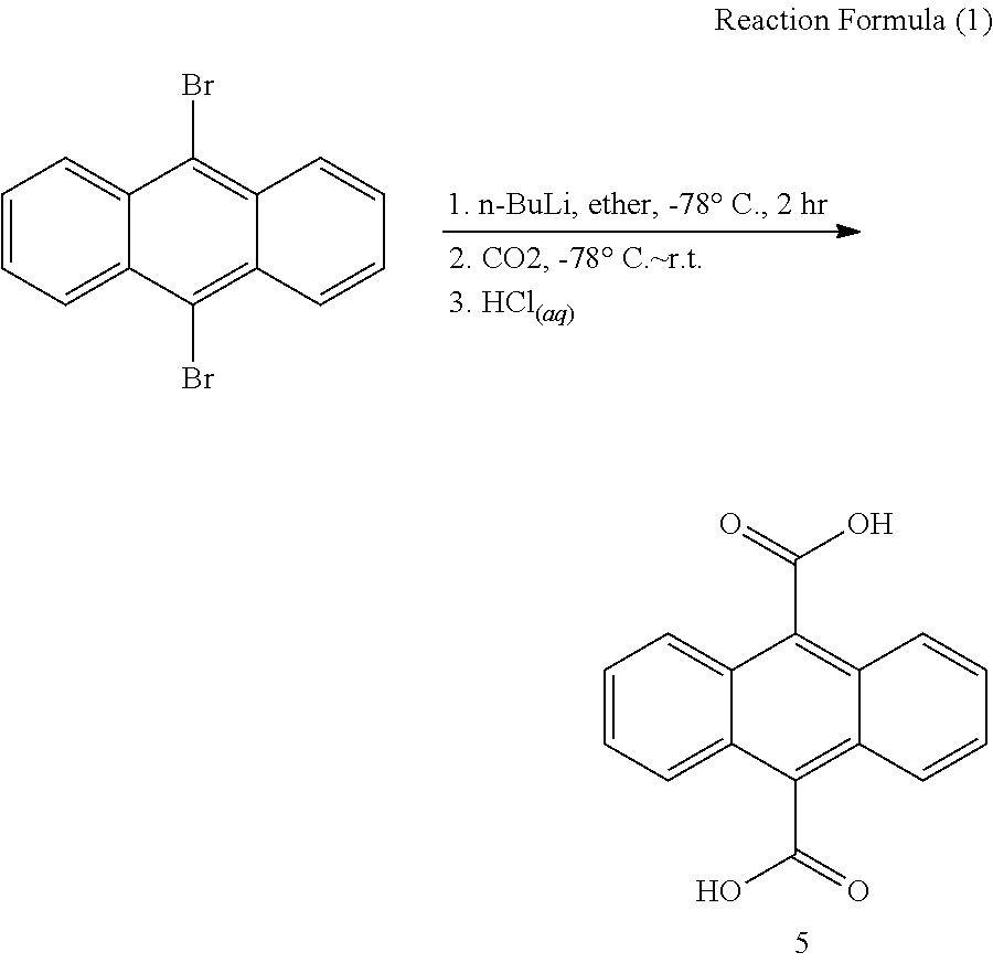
C1=CC=C2C(=C1)C(Br)=C1C(=C2Br)C=CC=C1.C1=CC=C2C(=C1)C(C(O)=O)=C1C(=C2C(=O)O)C=CC=C1
